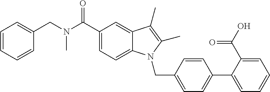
C1(CN(C(C2=CC=C3C(=C2)C(C)=C(C)N3CC2=CC=C(C3=CC=CC=C3C(O)=O)C=C2)=O)C)=CC=CC=C1
